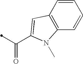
C1=CC2=C(C=C1)N(C)C(C(C)=O)=C2
